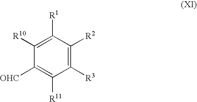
[OHC]C1=C([R11])C([R3])=C([R2])C([R1])=C1[R10]
